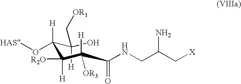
C([H])(C(C(C(C(NCC(C[X])N)=O)([H])[OR3])([R2O])[H])([H])O[HAS])(O)C[OR1]
